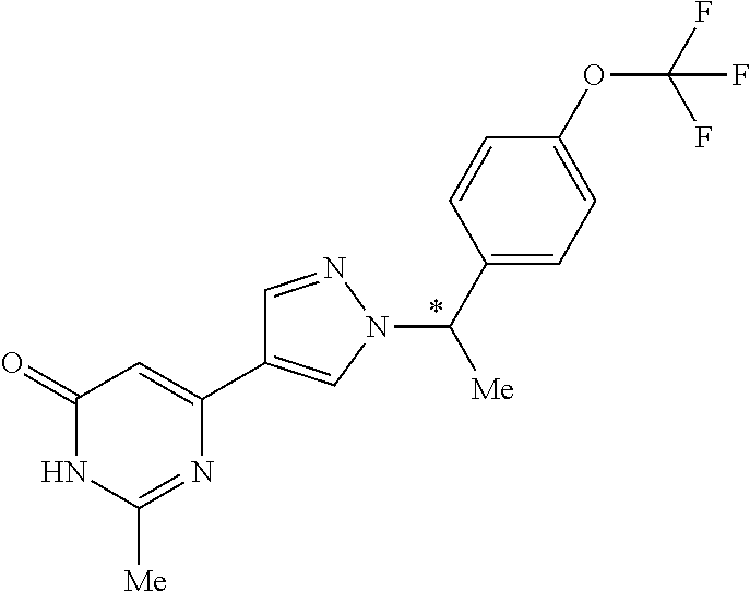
C1=NN(C(C2=CC=C(OC(F)(F)F)C=C2)[Me])C=C1C1=CC(=O)NC([Me])=N1
